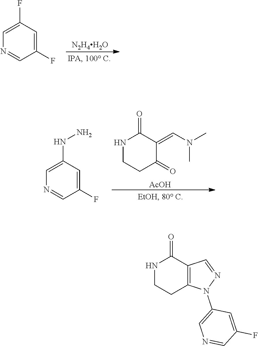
C1=C(NN)C=C(F)C=N1.N1CCC(=O)C(=CN(C)C)C1=O.[AcOH].C1=C(F)C=C(F)C=N1.[N2H4H2O].N1CCC2=C(C1=O)C=NN2C1=CN=CC(F)=C1
